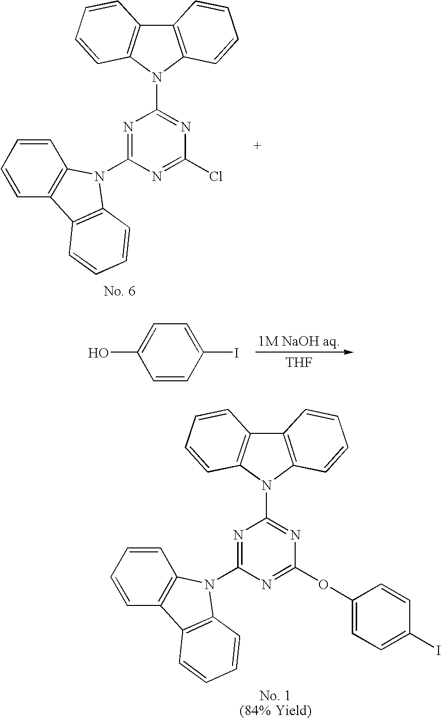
C12=C(N(C3=NC(Cl)=NC(N4C5=C(C=CC=C5)C5=C4C=CC=C5)=N3)C3=C1C=CC=C3)C=CC=C2.C1=CC(I)=CC=C1O.[THF].C12=C(N(C3=NC(OC4=CC=C(I)C=C4)=NC(N4C5=C(C=CC=C5)C5=C4C=CC=C5)=N3)C3=C1C=CC=C3)C=CC=C2
